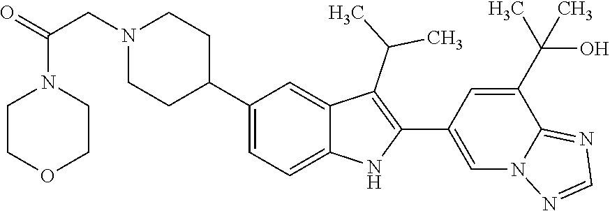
C1(C2CCN(CC(N3CCOCC3)=O)CC2)=CC=C2C(=C1)C(C(C)C)=C(C1=CN3C(=NC=N3)C(C(C)(O)C)=C1)N2
